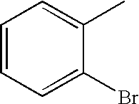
C1=CC=C(Br)C(C)=C1
